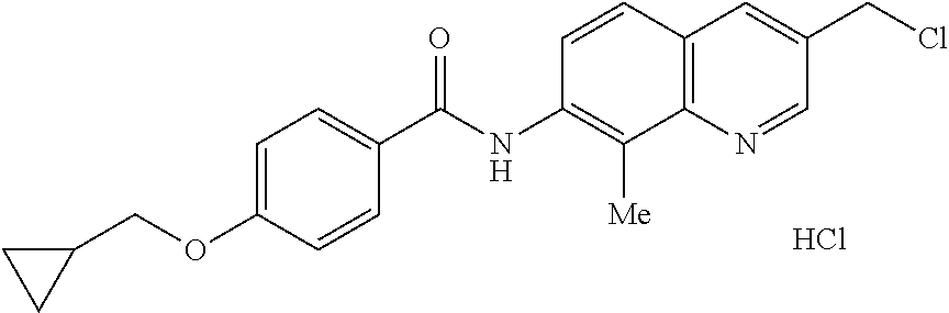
C1=C(OCC2CC2)C=CC(C(NC2=C([Me])C3=C(C=C(CCl)C=N3)C=C2)=O)=C1.Cl
